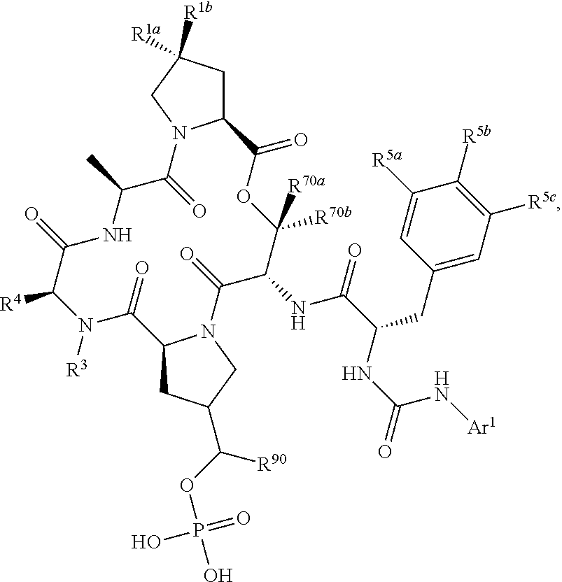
C12CC([R1a])([R1b])CN1C(=O)C(C)NC(=O)C([R4])N([R3])C(=O)C1CC(C(OP(O)(=O)O)[R90])CN1C(=O)C(NC(C(NC(=O)N[Ar1])CC1=CC([R5c])=C([R5b])C([R5a])=C1)=O)C([R70b])([R70a])OC2=O
